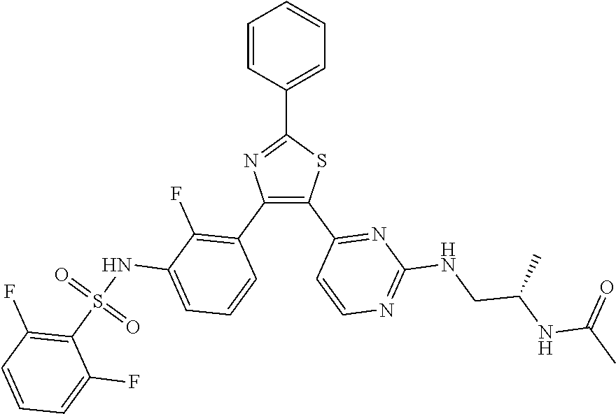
C1=C(C2=NC(C3=C(F)C(NS(C4=C(F)C=CC=C4F)(=O)=O)=CC=C3)=C(C3=NC(NCC(NC(C)=O)C)=NC=C3)S2)C=CC=C1
